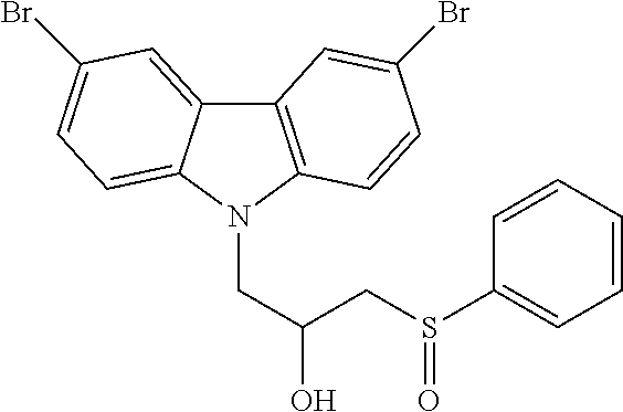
C12=C(N(CC(O)CS(C3=CC=CC=C3)=O)C3=CC=C(Br)C=C13)C=CC(Br)=C2
